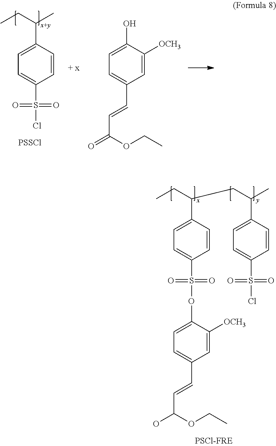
C1(C(CC)CC(C)C2=CC=C(S(=O)(=O)Cl)C=C2)=CC=C(S(OC2=CC=C(C=CC(O)OCC)C=C2[OCH3])(=O)=O)C=C1.C1(C(CC)C)=CC=C(S(Cl)(=O)=O)C=C1.[PSSCl].C1(O)=CC=C(C=CC(=O)OCC)C=C1[OCH3]
